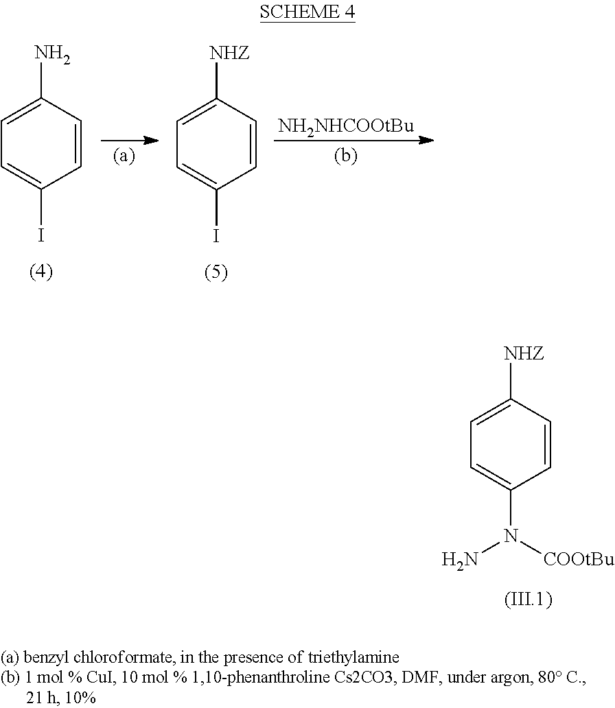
C1=C([NHZ])C=CC(N(N)[COOtBu])=C1.C1=C(N)C=CC(I)=C1.C1=C([NHZ])C=CC(I)=C1.[NH2NHCOOtBu]
